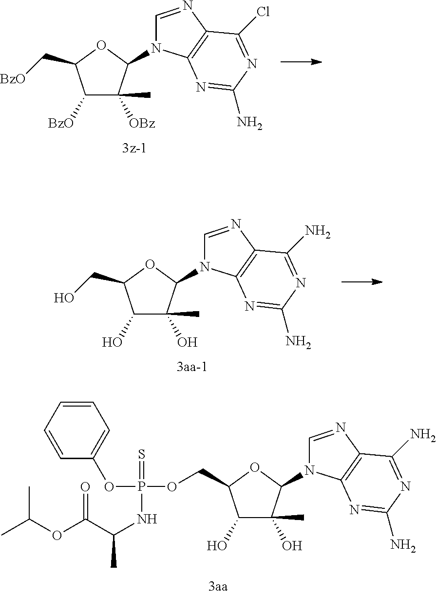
C1([BzO])C([OBz])(C)C(N2C=NC3=C2N=C(N)N=C3Cl)OC1C[BzO].C1(O)C(O)(C)C(N2C=NC3=C2N=C(N)N=C3N)OC1CO.C1(O)C(O)(C)C(N2C=NC3=C2N=C(N)N=C3N)OC1COP(OC1=CC=CC=C1)(=S)NC(C(=O)OC(C)C)C
